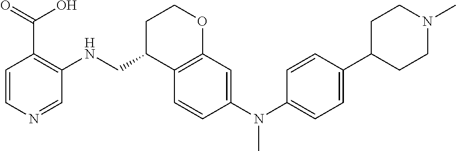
C1=CN=CC(NCC2C3=C(OCC2)C=C(N(C2=CC=C(C4CCN(C)CC4)C=C2)C)C=C3)=C1C(=O)O
